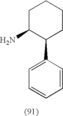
C1C(N)C(C2=CC=CC=C2)CCC1
